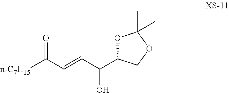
[n-C7H15]C(C=CC(C1OC(C)(C)OC1)O)=O
